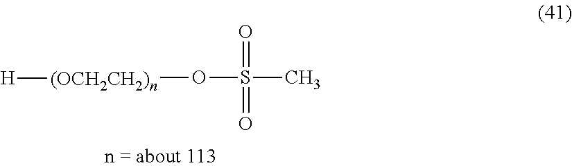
[(OCH2CH2)n](OS(C)(=O)=O)[H]
